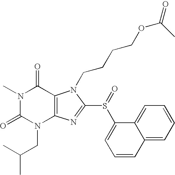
N1(C)C(=O)N(CC(C)C)C2=C(C1=O)N(CCCCOC(C)=O)C(S(C1=CC=CC3=CC=CC=C13)=O)=N2
